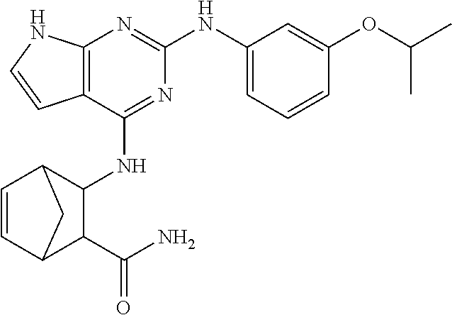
C12=C(N=C(NC3=CC=CC(OC(C)C)=C3)N=C1NC1C3C=CC(C1C(N)=O)C3)NC=C2
